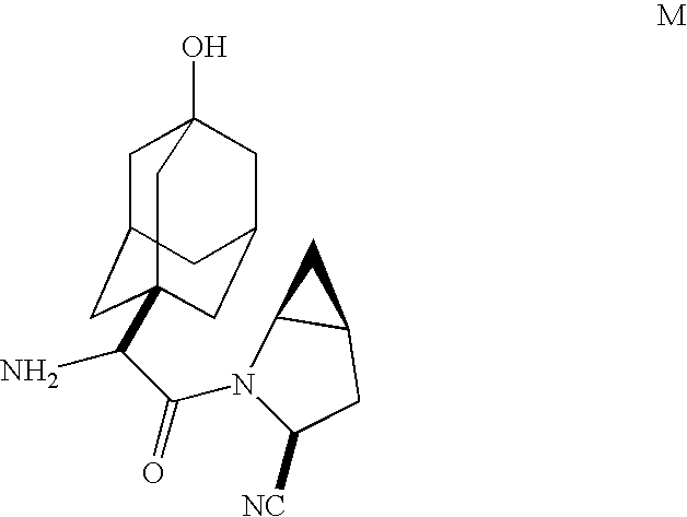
C1C2CC3(C(C(N4C([NC])CC5C4C5)=O)N)CC(CC1(O)C3)C2
